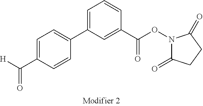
C1=C(C([H])=O)C=CC(C2=CC=CC(C(ON3C(=O)CCC3=O)=O)=C2)=C1
